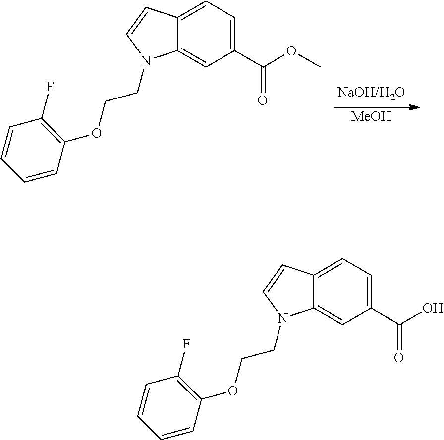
[MeOH].C12=CC=C(C(OC)=O)C=C1N(CCOC1=C(F)C=CC=C1)C=C2.C12=CC=C(C(O)=O)C=C1N(CCOC1=C(F)C=CC=C1)C=C2
